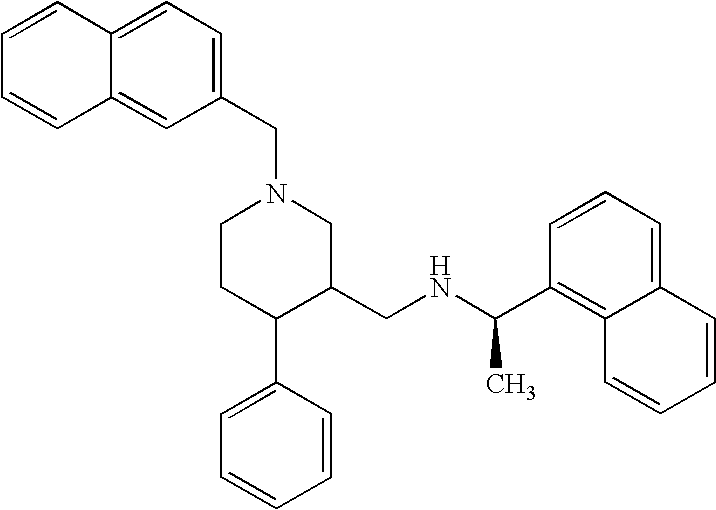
C1CC(C2=CC=CC=C2)C(CNC(C2=C3C(=CC=C2)C=CC=C3)C)CN1CC1=CC=C2C(=C1)C=CC=C2
